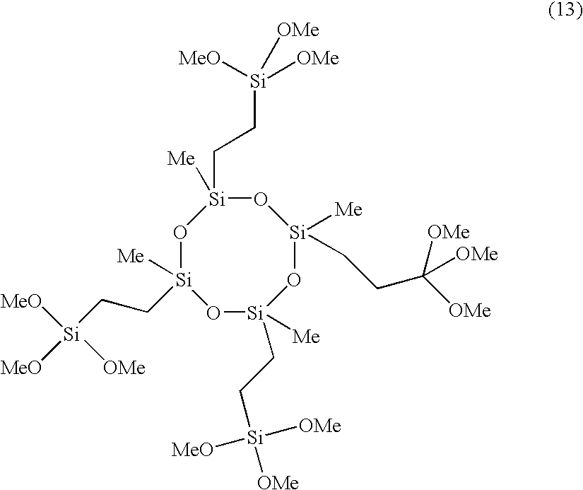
[Si](CC[Si]1([Me])O[Si]([Me])(CCC([OMe])([OMe])[OMe])O[Si]([Me])(CC[Si]([OMe])([OMe])[MeO])O[Si](CC[Si]([MeO])([MeO])[OMe])([Me])O1)([MeO])([OMe])[OMe]
